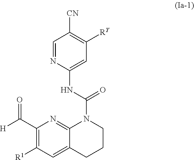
C1(C([H])=O)=C([R1])C=C2C(=N1)N(C(NC1=CC([RY])=C([CN])C=N1)=O)CCC2
